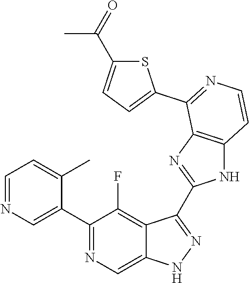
C1=NC=C(C2=NC=C3C(=C2F)C(C2=NC4=C(N2)C=CN=C4C2=CC=C(C(=O)C)S2)=NN3)C(C)=C1
